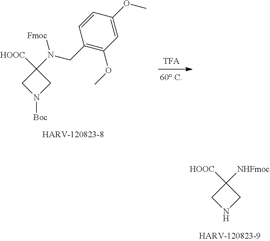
C1([HOOC])([NHFmoc])CNC1.C1(N(CC2=C(OC)C=C(OC)C=C2)[Fmoc])([HOOC])CN([Boc])C1
